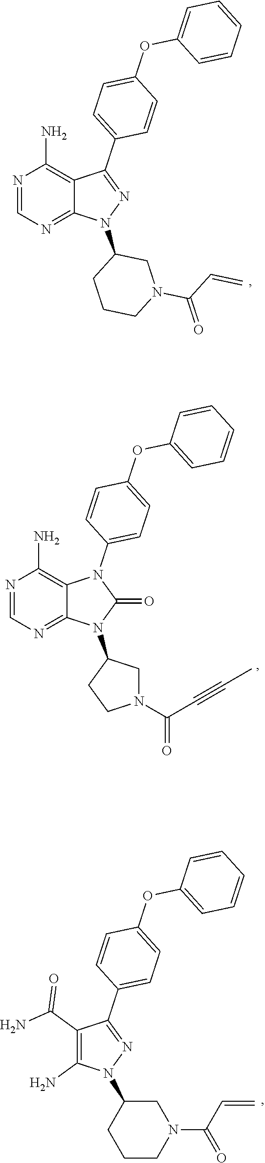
N1=CN=C2C(=C1N)C(C1=CC=C(OC3=CC=CC=C3)C=C1)=NN2C1CCCN(C(C=C)=O)C1.N1=CN=C2C(=C1N)N(C1=CC=C(OC3=CC=CC=C3)C=C1)C(=O)N2C1CN(C(=O)C#CC)CC1.C1(N)=C(C(=O)N)C(C2=CC=C(OC3=CC=CC=C3)C=C2)=NN1C1CN(C(=O)C=C)CCC1
